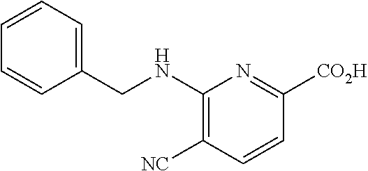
N(C1=C([NC])C=CC([CO2H])=N1)CC1=CC=CC=C1
